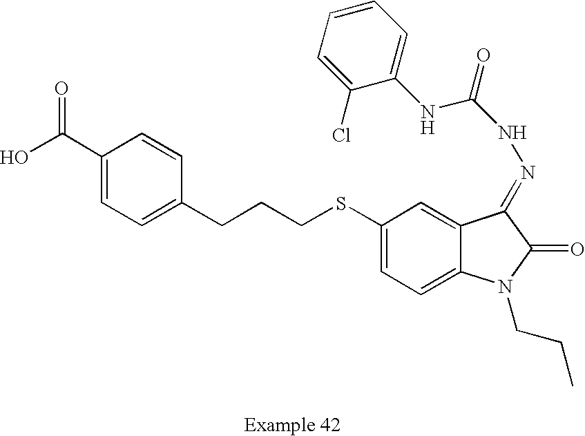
C1(C(O)=O)=CC=C(CCCSC2=CC=C3C(=C2)C(=NNC(NC2=CC=CC=C2Cl)=O)C(=O)N3CCC)C=C1
